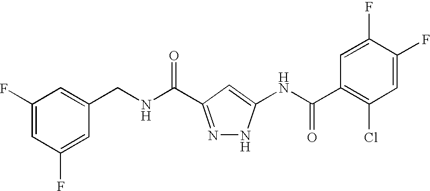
C(NC(=O)C1=NNC(NC(C2=C(Cl)C=C(F)C(F)=C2)=O)=C1)C1=CC(F)=CC(F)=C1
